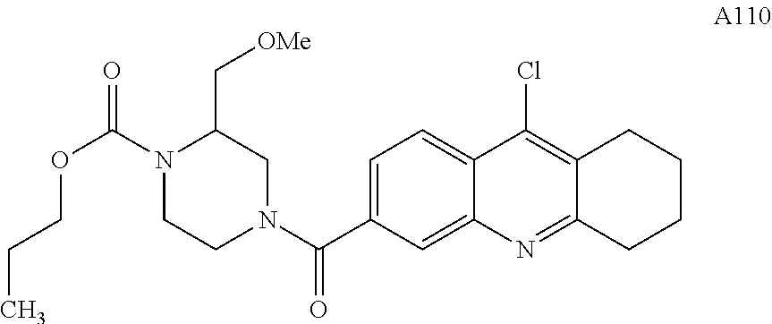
C1=C(C(N2CC(C[OMe])N(C(=O)OCCC)CC2)=O)C=C2C(=C1)C(Cl)=C1C(=N2)CCCC1
